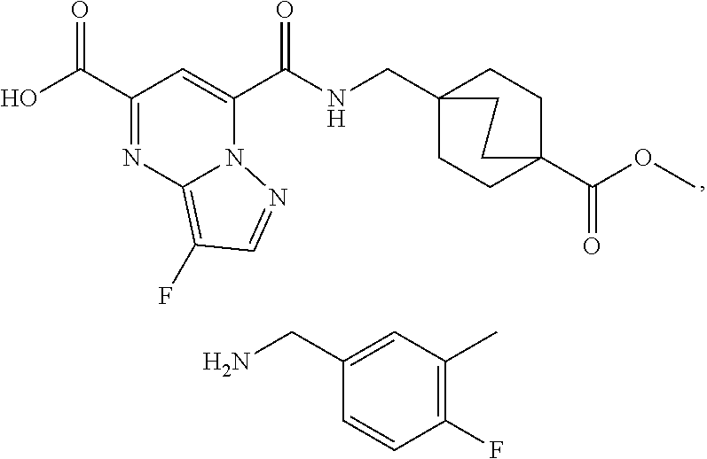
C1(C(O)=O)=NC2=C(F)C=NN2C(C(NCC23CCC(C(OC)=O)(CC2)CC3)=O)=C1.C1(CN)=CC(C)=C(F)C=C1
